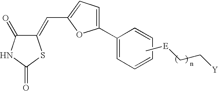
C1(=CC2=CC=C(C3=CC=CC=C3)O2)C(=O)NC(=O)S1.C[E]CC[Y]
